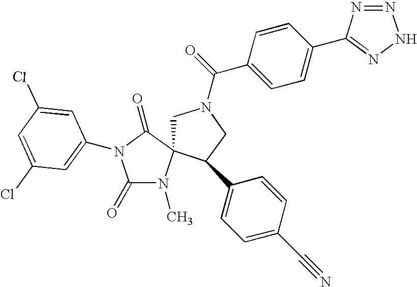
ClC1=CC(N2C(=O)N(C)C3(CN(C(=O)C4=CC=C(C5=NNN=N5)C=C4)CC3C3=CC=C(C#N)C=C3)C2=O)=CC(Cl)=C1
